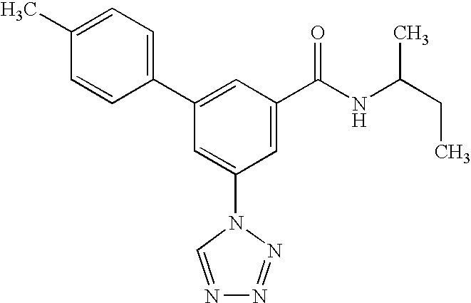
C1(C2=CC(C(NC(CC)C)=O)=CC(N3C=NN=N3)=C2)=CC=C(C)C=C1
